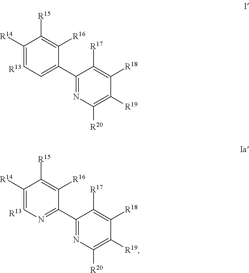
C1([R14])=CC=C(C2=NC([R20])=C([R19])C([R18])=C2[R17])C([R16])=C1[R15].[R13].C1([R14])=CN=C(C2=NC([R20])=C([R19])C([R18])=C2[R17])C([R16])=C1[R15].[R13]
